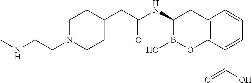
C1N(CCNC)CCC(CC(NC2B(O)OC3=C(C2)C=CC=C3C(O)=O)=O)C1
